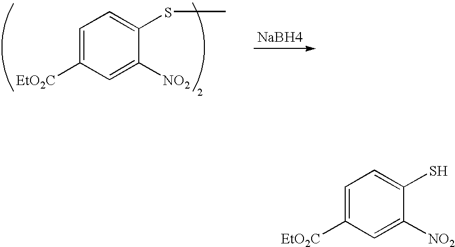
C1=C([EtO2C])C=C([NO2])C(S)=C1.C1=C([EtO2C])C=C([NO2])C(SC)=C1.[NaBH4]
